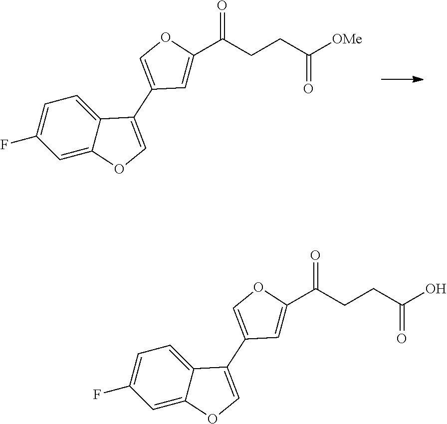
C1=C(F)C=C2C(=C1)C(C1=COC(C(CCC([OMe])=O)=O)=C1)=CO2.C1=C(F)C=C2C(=C1)C(C1=COC(C(CCC(O)=O)=O)=C1)=CO2
